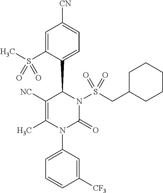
C1=C(S(C)(=O)=O)C(C2C([NC])=C(C)N(C3=CC=CC([CF3])=C3)C(=O)N2S(CC2CCCCC2)(=O)=O)=CC=C1[CN]
